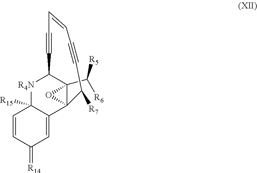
C1=CC(=[R14])C=C2C1([R15])[R4N]C1C3(C([R5])[R6])C2(O3)C([R7])C#CC=CC#C1
